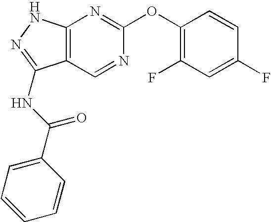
C12=C(NN=C1NC(C1=CC=CC=C1)=O)N=C(OC1=C(F)C=C(F)C=C1)N=C2
